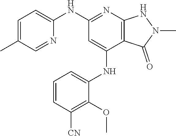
N(C1=NC2=C(C(NC3=CC=CC([CN])=C3OC)=C1)C(=O)N(C)N2)C1=CC=C(C)C=N1
